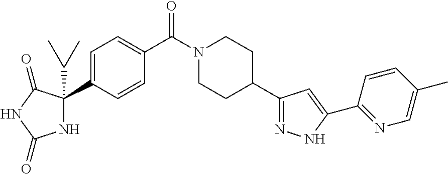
C1=C(C2(C(C)C)NC(=O)NC2=O)C=CC(C(N2CCC(C3=NNC(C4=NC=C(C)C=C4)=C3)CC2)=O)=C1
